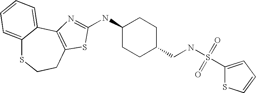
C12=CC=CC=C1C1=C(CCS2)SC(NC2CCC(CNS(C3=CC=CS3)(=O)=O)CC2)=N1
